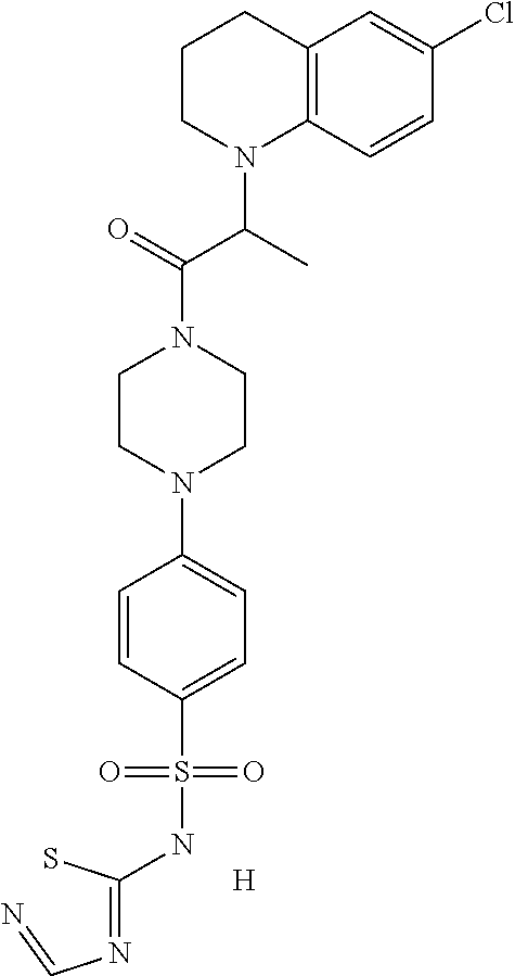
C1CN(C(C)C(=O)N2CCN(C3=CC=C(S(NC(=NC=N)S)(=O)=O)C=C3)CC2)C2=C(C1)C=C(Cl)C=C2.[H]
